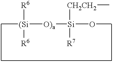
[(Si]([O)a][Si]([CH2CH2]C)([R7])OC)(C)([R6])[R6]
